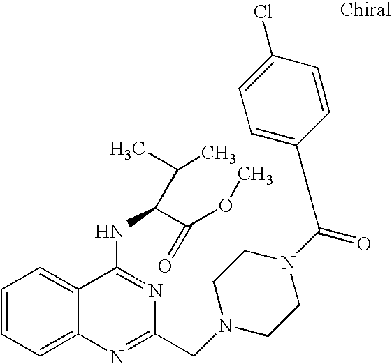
C1=CC=C2C(=C1)C(NC(C(OC)=O)C(C)C)=NC(CN1CCN(C(=O)C3=CC=C(Cl)C=C3)CC1)=N2
